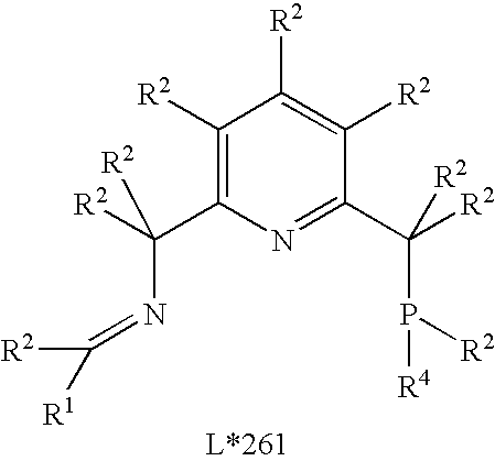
C1([R2])=C(C([R2])(N=C([R2])[R1])[R2])N=C(C([R2])(P([R2])[R4])[R2])C([R2])=C1[R2]
